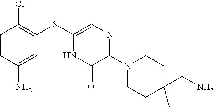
C1C(C)(CN)CCN(C2=NC=C(SC3=C(Cl)C=CC(N)=C3)NC2=O)C1
